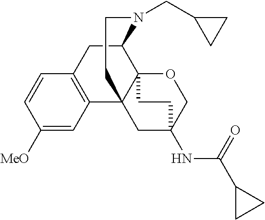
C1([MeO])=CC2=C(C=C1)CC1C34C2(CC(NC(C2CC2)=O)(CO3)CC4)CCN1CC1CC1
